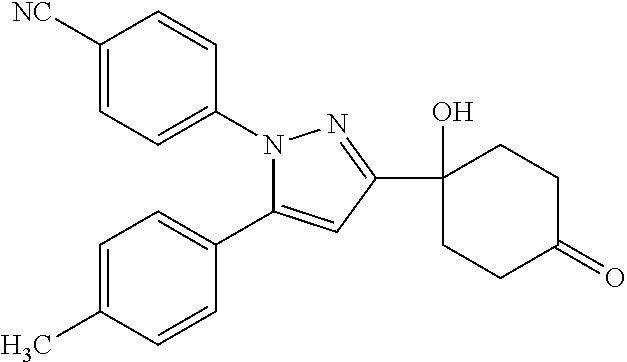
C1=C(C)C=CC(C2=CC(C3(O)CCC(=O)CC3)=NN2C2=CC=C([NC])C=C2)=C1
